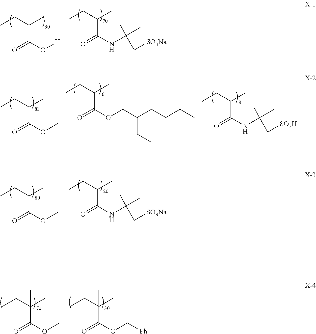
C(C(=O)O[H])(CC)(C)C.C(C(=O)NC(C[SO3Na])(C)C)(CC)C.C(C(=O)OC)(CC)(C)C.C(C(=O)OCC(CCCC)CC)(CC)C.C(C(=O)NC(C[SO3H])(C)C)(CC)C.C(C(=O)OC)(CC)(C)C.C(C(=O)NC(C[SO3Na])(C)C)(CC)C.C(C(=O)OC)(CC)(C)C.C(C(=O)OC[Ph])(CC)(C)C
